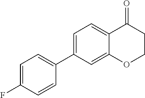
C1(C2=CC=C3C(=C2)OCCC3=O)=CC=C(F)C=C1
